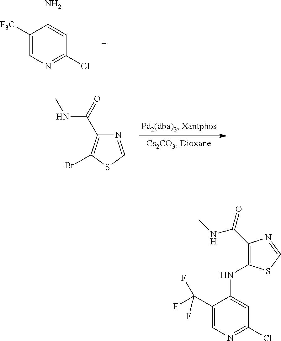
C1([F3C])=CN=C(Cl)C=C1N.N1=CSC(Br)=C1C(=O)NC.C1(C(F)(F)F)=CN=C(Cl)C=C1NC1=C(C(=O)NC)N=CS1
